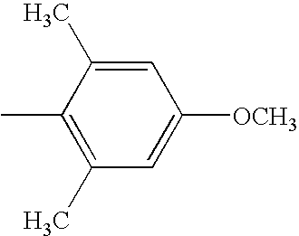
C1(C)=C(C)C=C([OCH3])C=C1C
